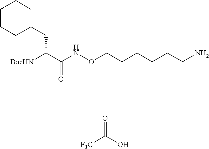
[F3C]C(O)=O.C(C(C(NOCCCCCCN)=O)[BocHN])C1CCCCC1
